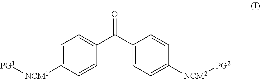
[NCM1](C1=CC=C(C(C2=CC=C([NCM2][PG2])C=C2)=O)C=C1)[PG1]
